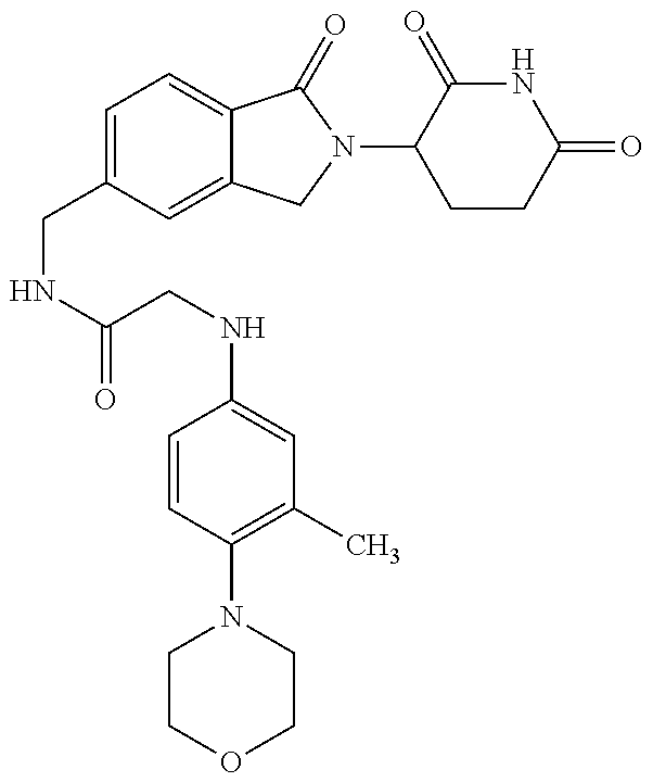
C(NC(=O)CNC1=CC(C)=C(N2CCOCC2)C=C1)C1=CC=C2C(=C1)CN(C1CCC(=O)NC1=O)C2=O
